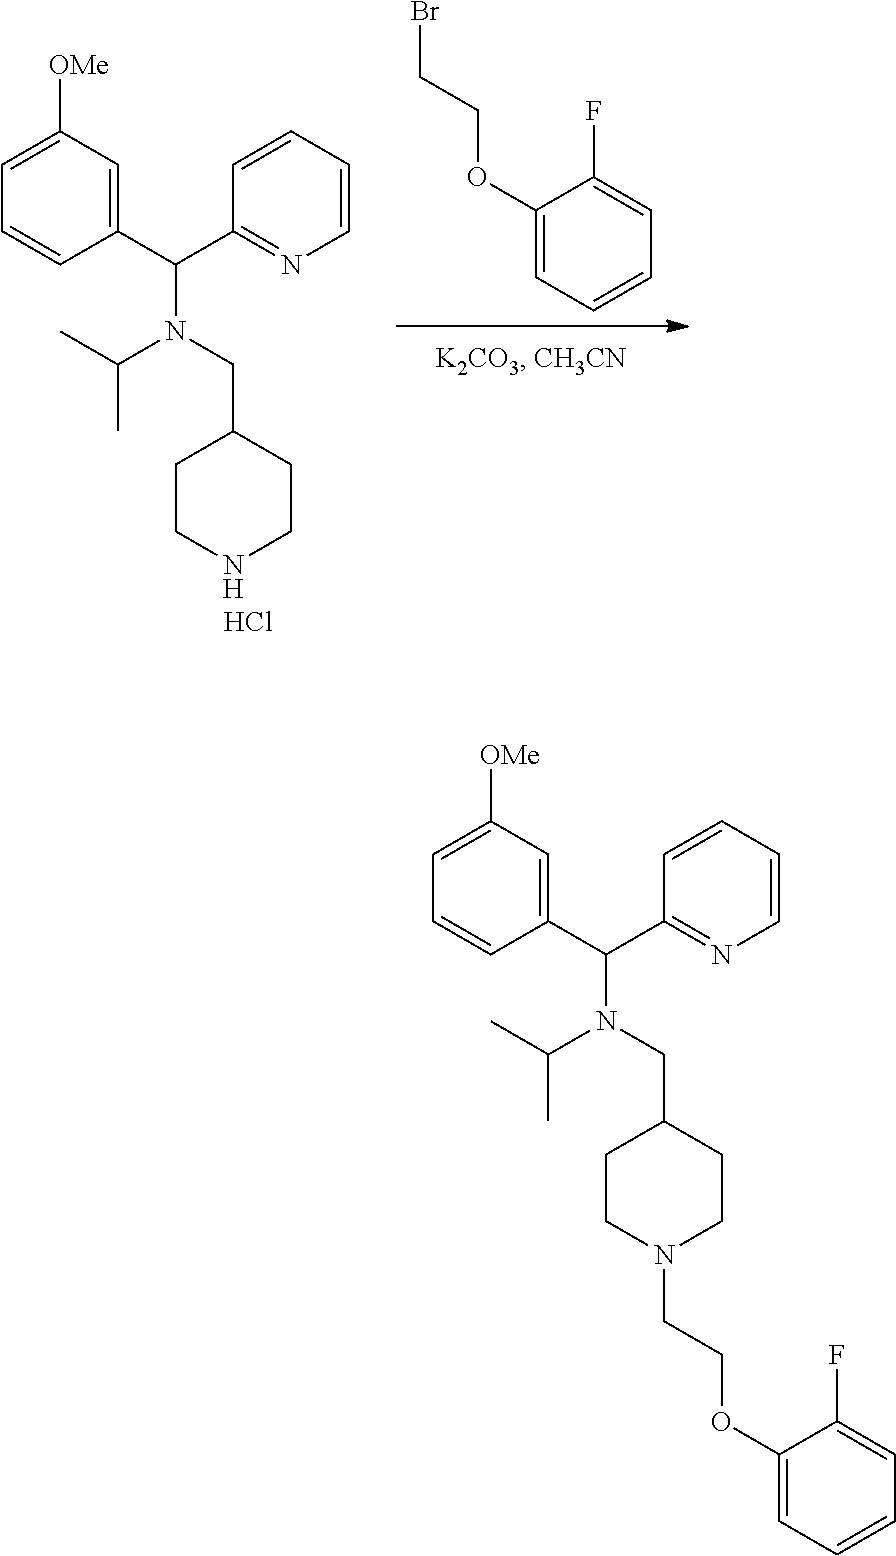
C1(OCCBr)=CC=CC=C1F.C1=CC(C(C2=NC=CC=C2)N(C(C)C)CC2CCNCC2)=CC([OMe])=C1.Cl.C1=CC(C(C2=NC=CC=C2)N(C(C)C)CC2CCN(CCOC3=CC=CC=C3F)CC2)=CC([OMe])=C1
